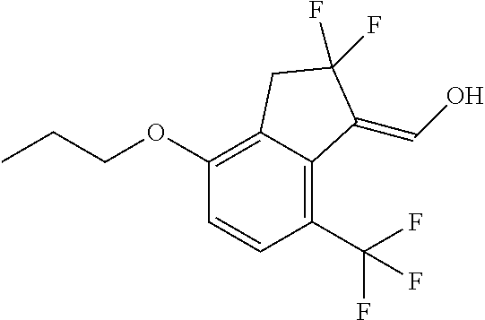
C1(OCCC)=C2C(=C(C(F)(F)F)C=C1)C(=CO)C(F)(F)C2
